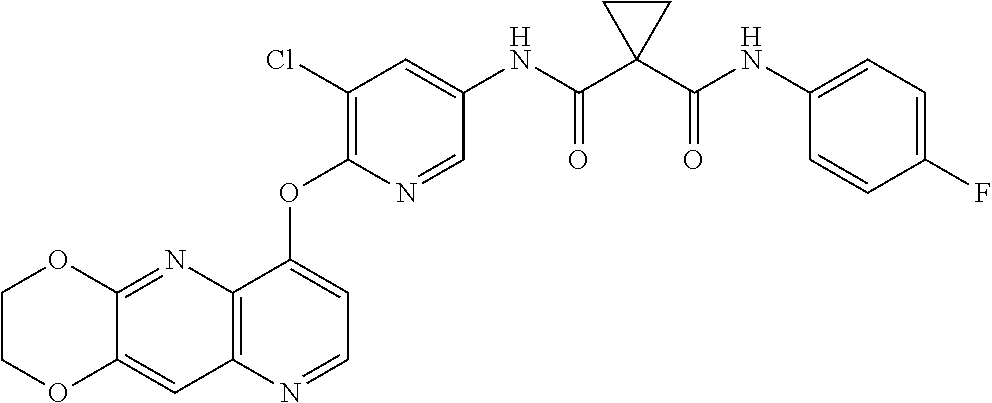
C12=CC3=C(N=C1OCCO2)C(OC1=C(Cl)C=C(NC(C2(C(NC4=CC=C(F)C=C4)=O)CC2)=O)C=N1)=CC=N3
